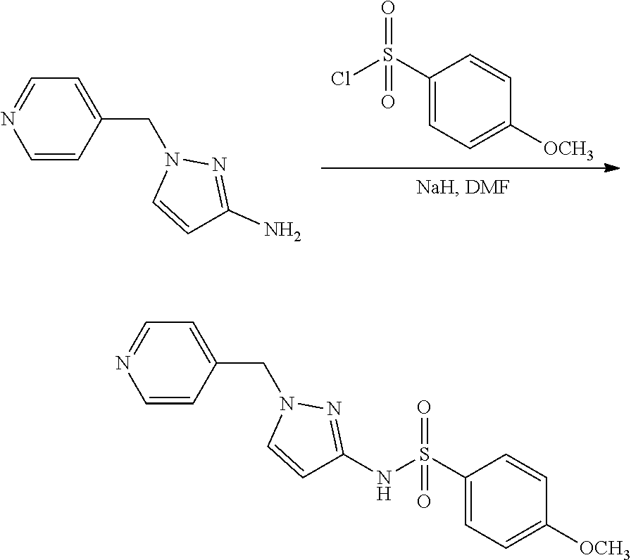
C1=CC(CN2C=CC(N)=N2)=CC=N1.O=S(C1=CC=C([OCH3])C=C1)(Cl)=O.C1=CC(CN2C=CC(NS(C3=CC=C([OCH3])C=C3)(=O)=O)=N2)=CC=N1
